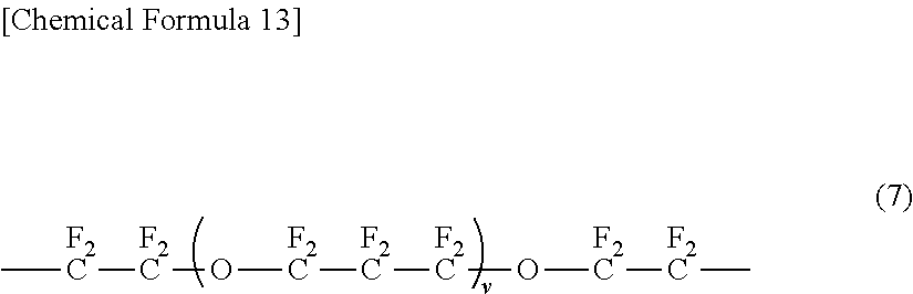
C[F2C][F2C]O[F2C][F2C][F2C]O[F2C][F2C]C
